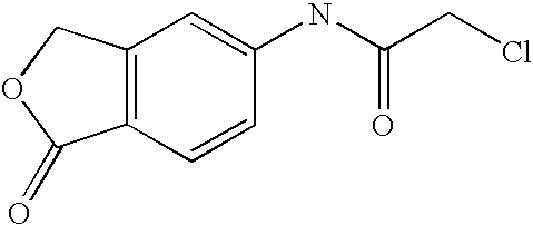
C12=C(C=C(NC(CCl)=O)C=C1)COC2=O
